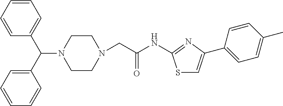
C1CN(CC(NC2=NC(C3=CC=C(C)C=C3)=CS2)=O)CCN1C(C1=CC=CC=C1)C1=CC=CC=C1
